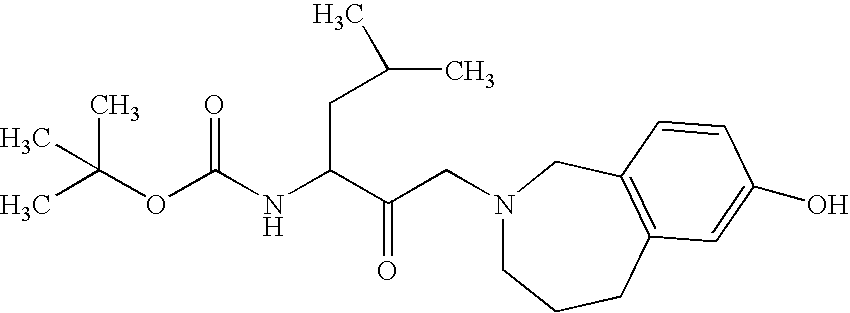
N1(CC(C(NC(OC(C)(C)C)=O)CC(C)C)=O)CCCC2=C(C1)C=CC(O)=C2
